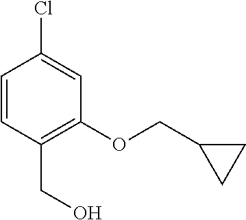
C1=CC(CO)=C(OCC2CC2)C=C1Cl
